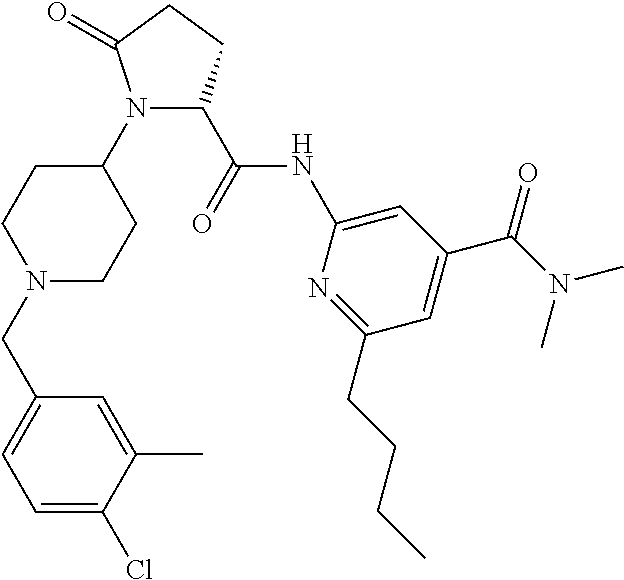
N1(C2CCN(CC3=CC=C(Cl)C(C)=C3)CC2)C(C(=O)NC2=CC(C(=O)N(C)C)=CC(CCCC)=N2)CCC1=O
